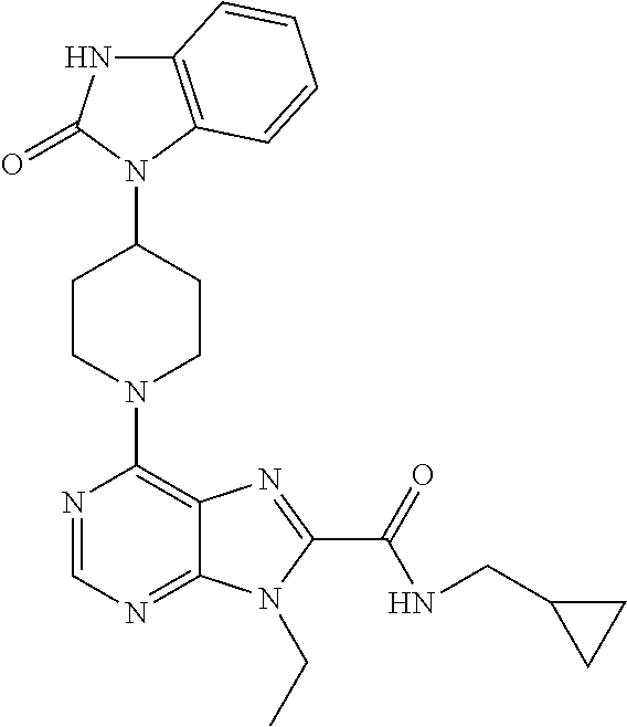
C12=C(N(C3CCN(C4=C5C(=NC=N4)N(CC)C(C(=O)NCC4CC4)=N5)CC3)C(=O)N1)C=CC=C2
